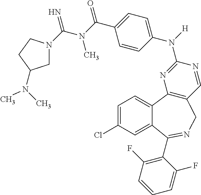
C(N(C(C1=CC=C(N([H])C2=NC3=C(C=N2)CN=C(C2=C(F)C=CC=C2F)C2=CC(Cl)=CC=C32)C=C1)=O)C)(=N)N1CC(N(C)C)CC1
